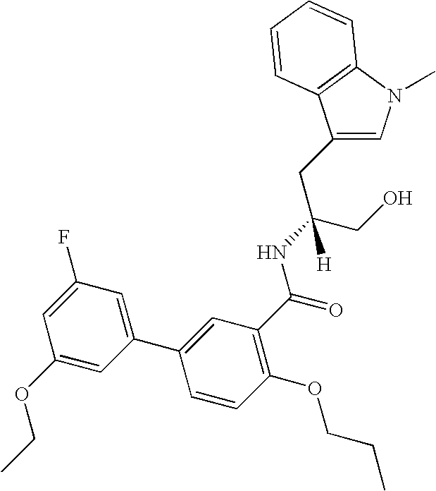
C1(CC(CO)(NC(=O)C2=C(OCCC)C=CC(C3=CC(F)=CC(OCC)=C3)=C2)[H])=CN(C)C2=C1C=CC=C2
